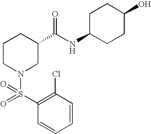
C1=CC=CC(S(=O)(N2CC(C(NC3CCC(O)CC3)=O)CCC2)=O)=C1Cl
